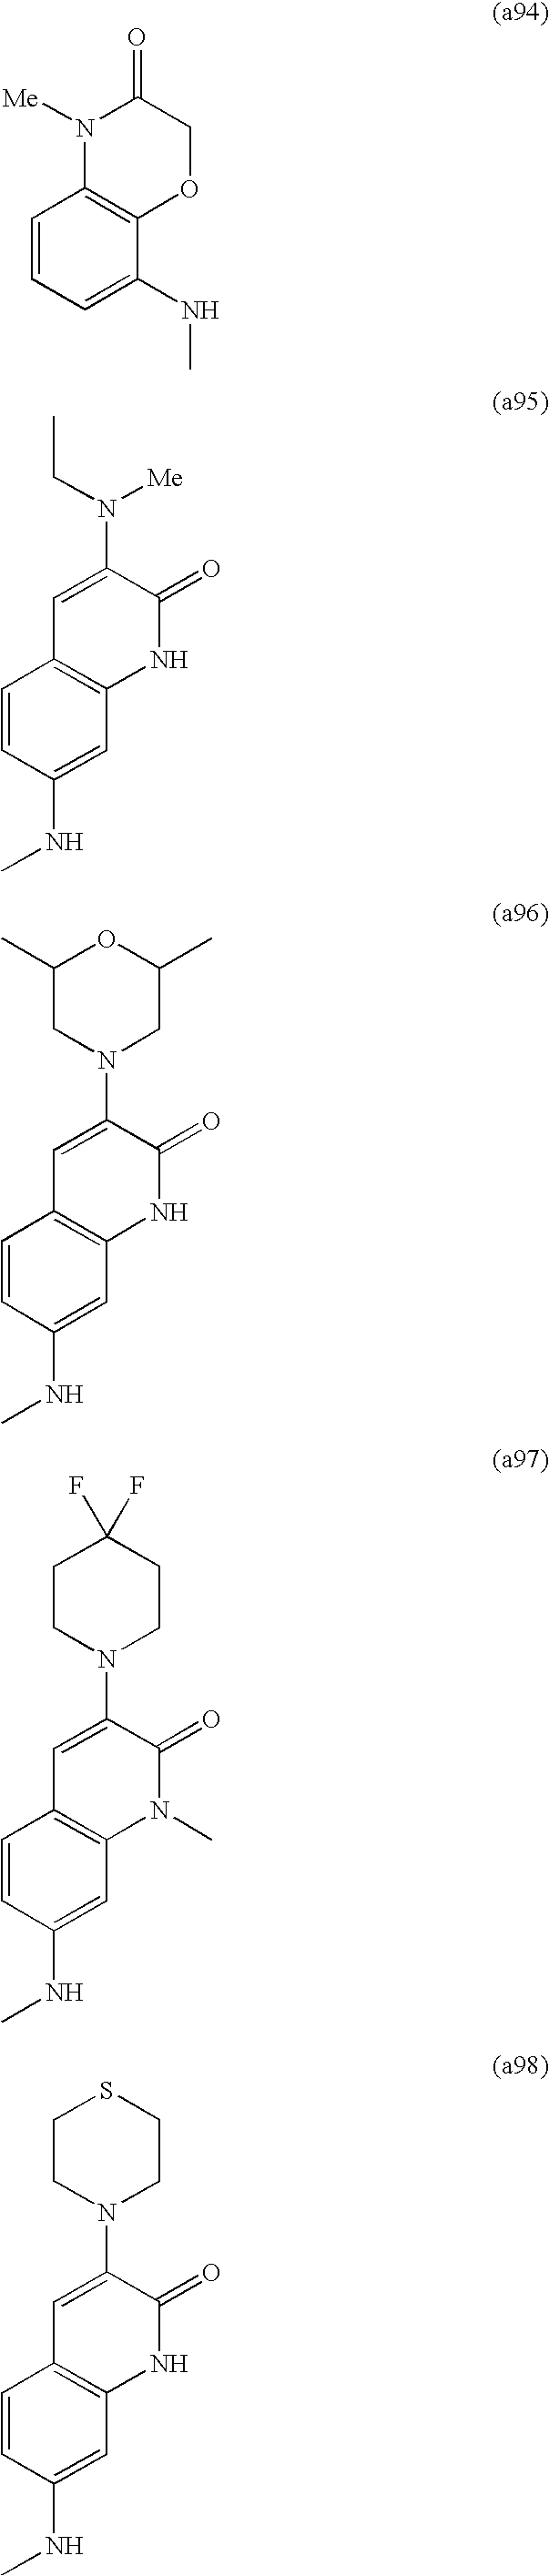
C1=CC=C(NC)C2=C1N([Me])C(=O)CO2.C1=CC(NC)=CC2=C1C=C(N([Me])CC)C(=O)N2.C1=CC(NC)=CC2=C1C=C(N1CC(C)OC(C)C1)C(=O)N2.C1=CC(NC)=CC2=C1C=C(N1CCC(F)(F)CC1)C(=O)N2C.C1=CC(NC)=CC2=C1C=C(N1CCSCC1)C(=O)N2
